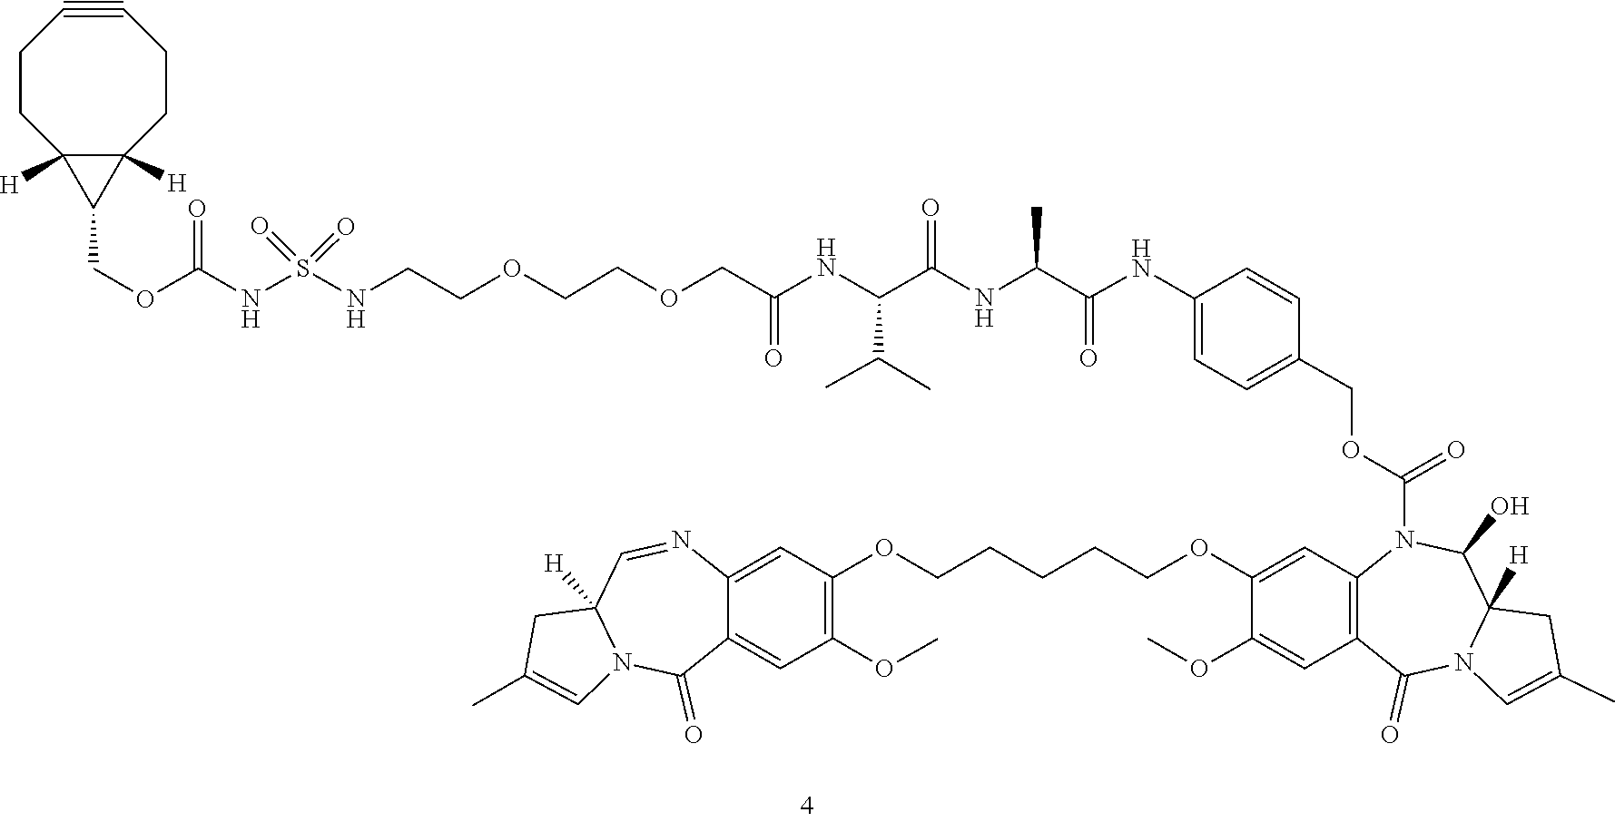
C1=C(COC(=O)N2C3=C(C=C(OC)C(OCCCCCOC4=C(OC)C=C5C(=O)N6C([H])(CC(C)=C6)C=NC5=C4)=C3)C(=O)N3C([H])(C2O)CC(C)=C3)C=CC(NC(C(NC(C(NC(COCCOCCNS(=O)(=O)NC(=O)OCC2C3([H])C2([H])CCC#CCC3)=O)C(C)C)=O)C)=O)=C1
